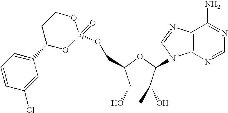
C1(O)C(O)(C)C(N2C3=C(N=C2)C(N)=NC=N3)OC1COP1(=O)OCCC(C2=CC=CC(Cl)=C2)O1
